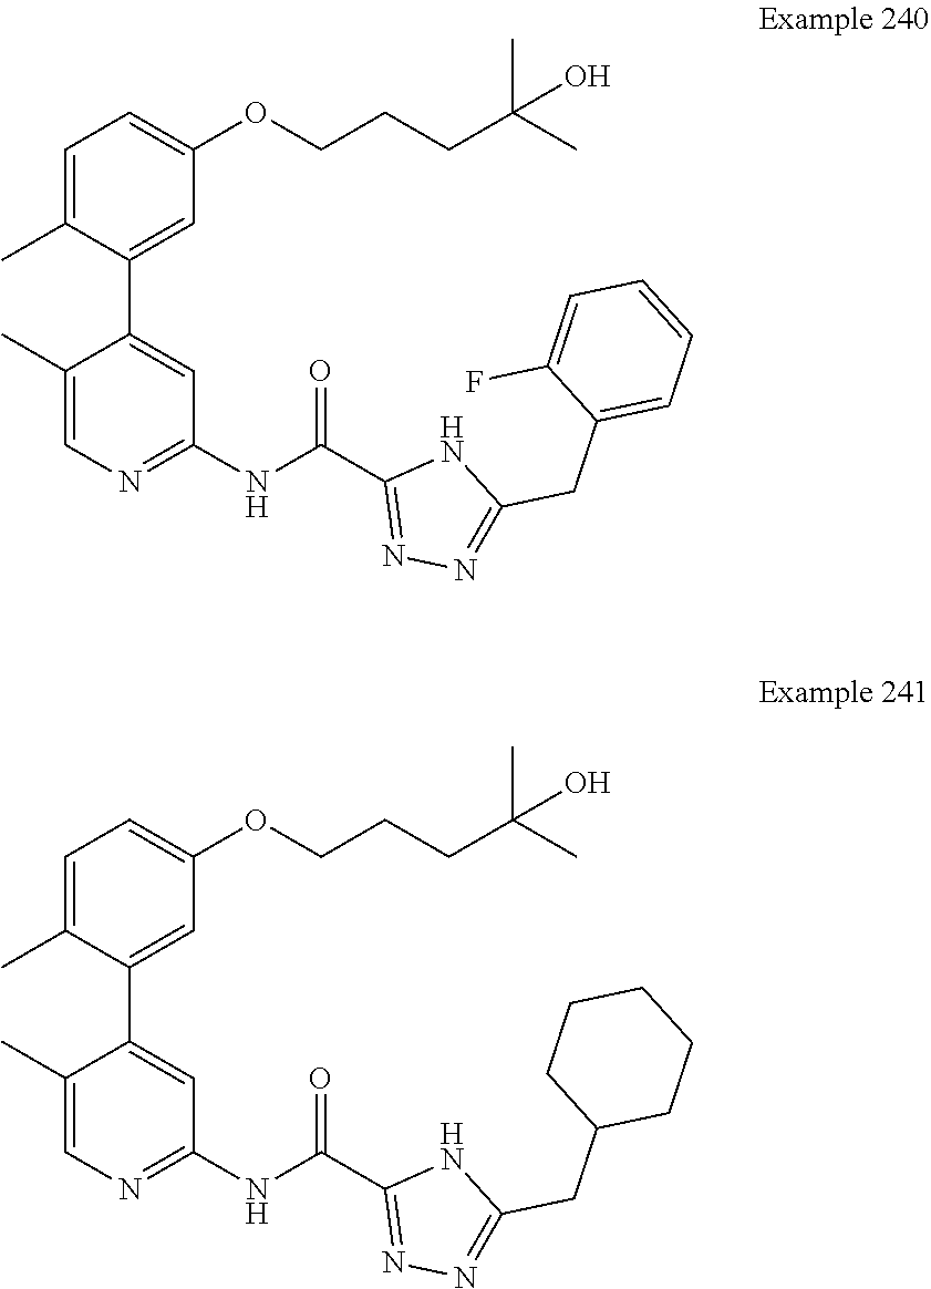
C1=C(C)C(C2=CC(NC(C3=NN=C(CC4=CC=CC=C4F)N3)=O)=NC=C2C)=CC(OCCCC(C)(C)O)=C1.C1=C(C)C(C2=CC(NC(C3=NN=C(CC4CCCCC4)N3)=O)=NC=C2C)=CC(OCCCC(C)(C)O)=C1
